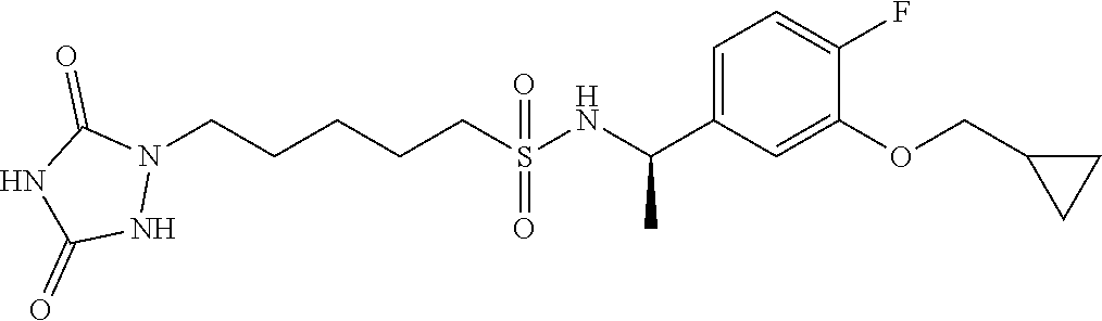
N1(CCCCCS(=O)(=O)NC(C2=CC=C(F)C(OCC3CC3)=C2)C)C(=O)NC(=O)N1
